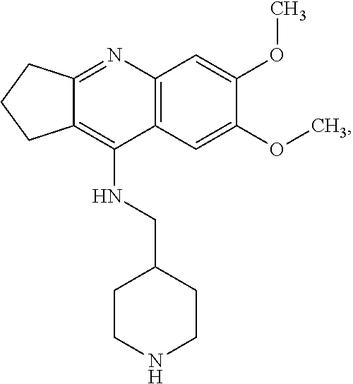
C12=NC3=C(C(NCC4CCNCC4)=C1CCC2)C=C(OC)C(OC)=C3
